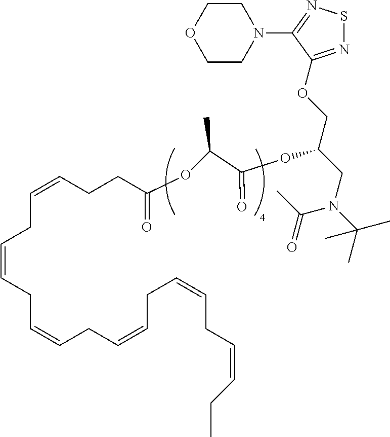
C1COCCN1C1=NSN=C1OCC(CN(C(C)(C)C)C(C)=O)OC(C(OC(=O)CCC=CCC=CCC=CCC=CCC=CCC=CCC)C)=O
